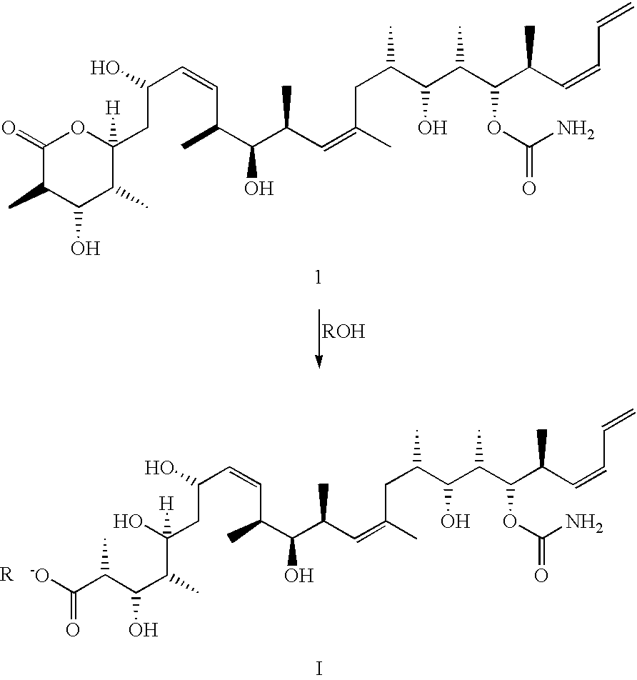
C1(C)C(O)C(C)C(CC(C=CC(C(C(C=C(C)CC(C(C(C(C(C=CC=C)C)OC(N)=O)C)O)C)C)O)C)O)([H])OC1=O.[ROH].I.[R].[-O]C(C(C(O)C(C(CC(C=CC(C(C(C=C(C)CC(C(C(C(C(C=CC=C)C)OC(N)=O)C)O)C)C)O)C)O)(O)[H])C)C)=O
